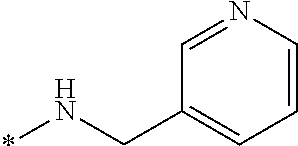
C1=CN=CC(CN*)=C1
